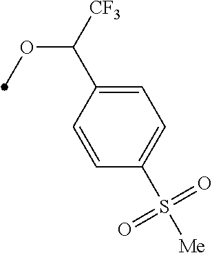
C1=CC(C([CF3])OC)=CC=C1S([Me])(=O)=O
